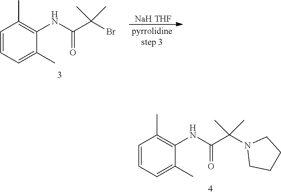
C1=CC=C(C)C(NC(C(N2CCCC2)(C)C)=O)=C1C.C1=CC=C(C)C(NC(C(Br)(C)C)=O)=C1C.[NaH THF]
